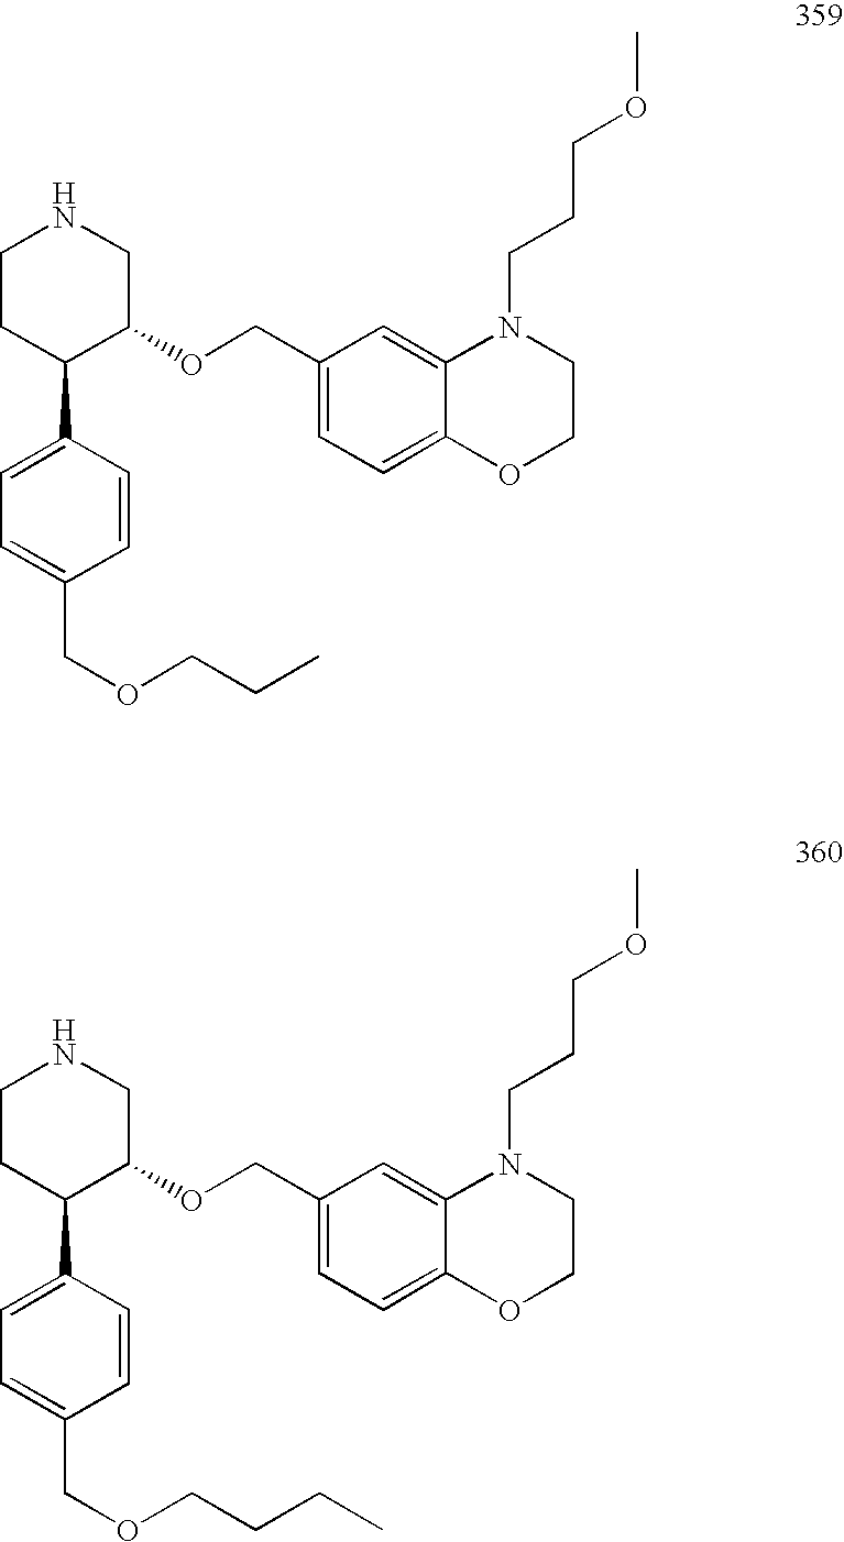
C1CC(C2=CC=C(COCCC)C=C2)C(OCC2=CC=C3C(=C2)N(CCCOC)CCO3)CN1.C1CC(C2=CC=C(COCCCC)C=C2)C(OCC2=CC=C3C(=C2)N(CCCOC)CCO3)CN1
